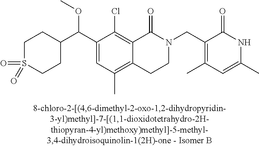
C1S(=O)(=O)CCC(C(C2=CC(C)=C3C(=C2Cl)C(=O)N(CC2=C(C)C=C(C)NC2=O)CC3)OC)C1
